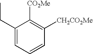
C1(CC)=CC=CC([CH2CO2Me])=C1[CO2Me]
